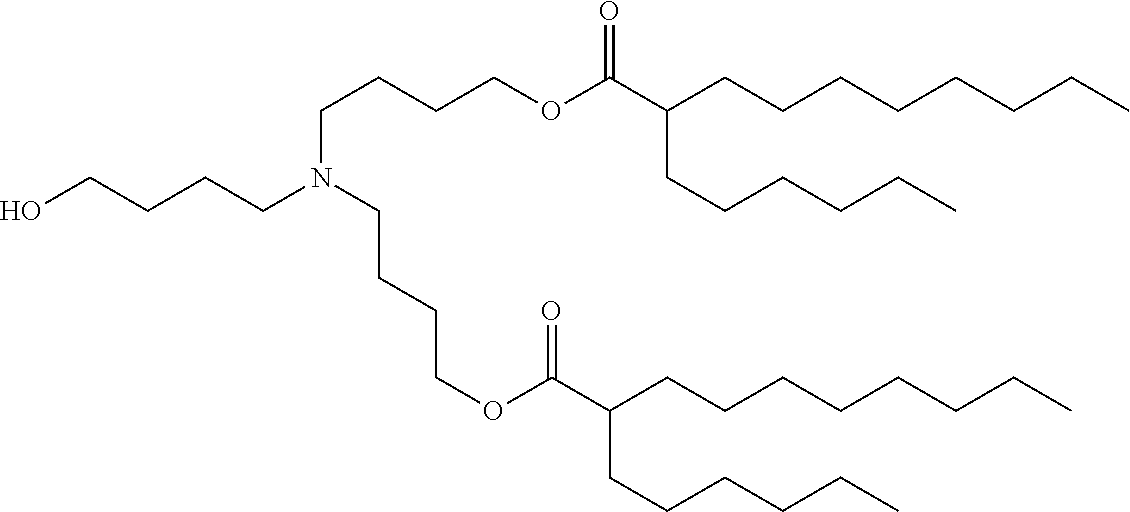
N(CCCCOC(C(CCCCCCCC)CCCCCC)=O)(CCCCO)CCCCOC(C(CCCCCCCC)CCCCCC)=O
